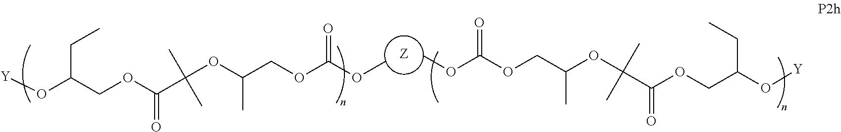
[Z].[Y]OC(COC(C(C)(C)OC(COC(OC)=O)C)=O)CC.COC(=O)OCC(OC(C)(C)C(=O)OCC(O[Y])CC)C
